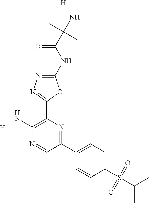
[H].NC1=C(C2=NN=C(NC(=O)C(N)(C)C)O2)N=C(C2=CC=C(S(C(C)C)(=O)=O)C=C2)C=N1.[H]
